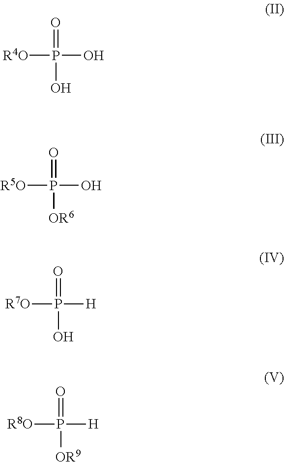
[R4O]P(O)(=O)O.[R5O]P(O)(=O)[OR6].[R7O]P([H])(=O)O.[R8O]P([H])(=O)[OR9]
